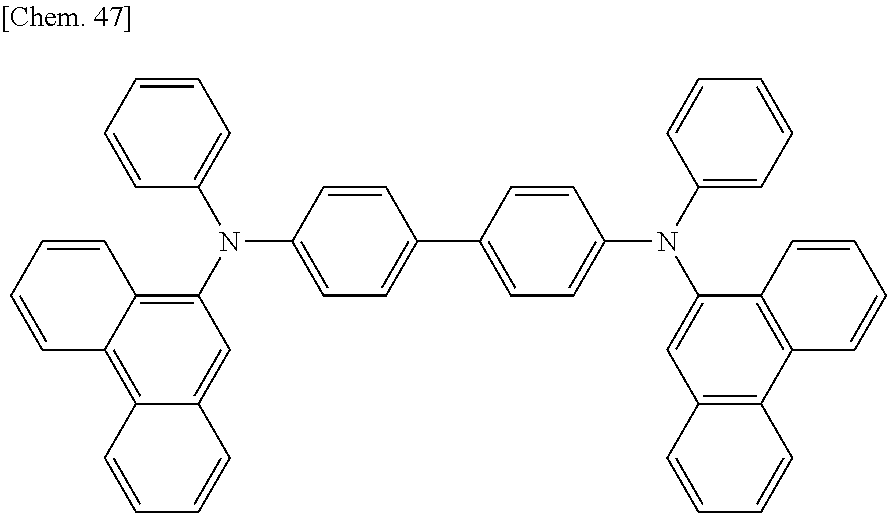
C1=CC(N(C2=C3C(=C4C(=C2)C=CC=C4)C=CC=C3)C2=CC=CC=C2)=CC=C1C1=CC=C(N(C2=CC=CC=C2)C2=CC3=C(C4=C2C=CC=C4)C=CC=C3)C=C1
